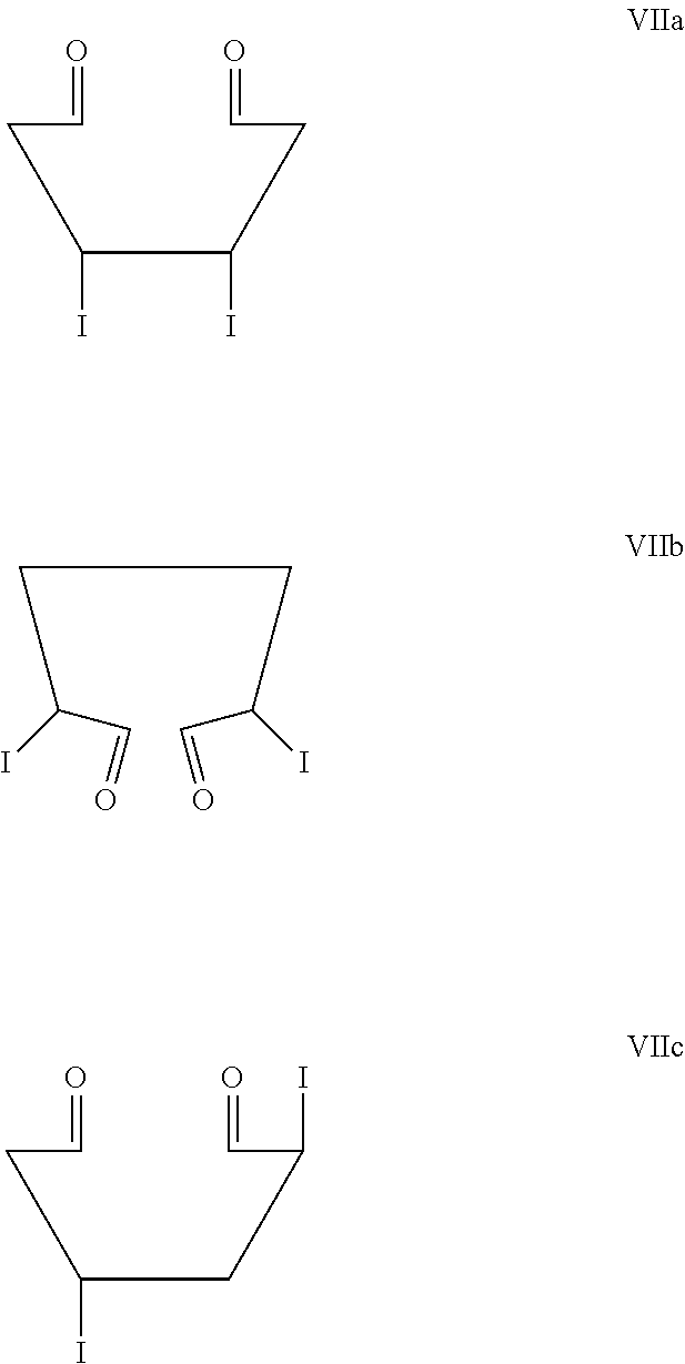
C(CC=O)(CC(CC=O)I)I.C(C(C=O)I)CC(C=O)I.C(CC=O)(CCC(C=O)I)I
